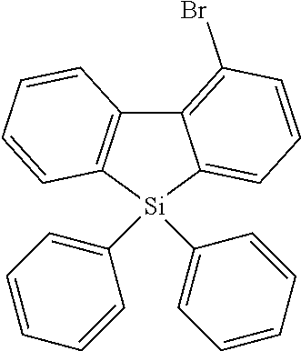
C12=C(Br)C=CC=C1[Si](C1=CC=CC=C1)(C1=CC=CC=C1)C1=C2C=CC=C1
